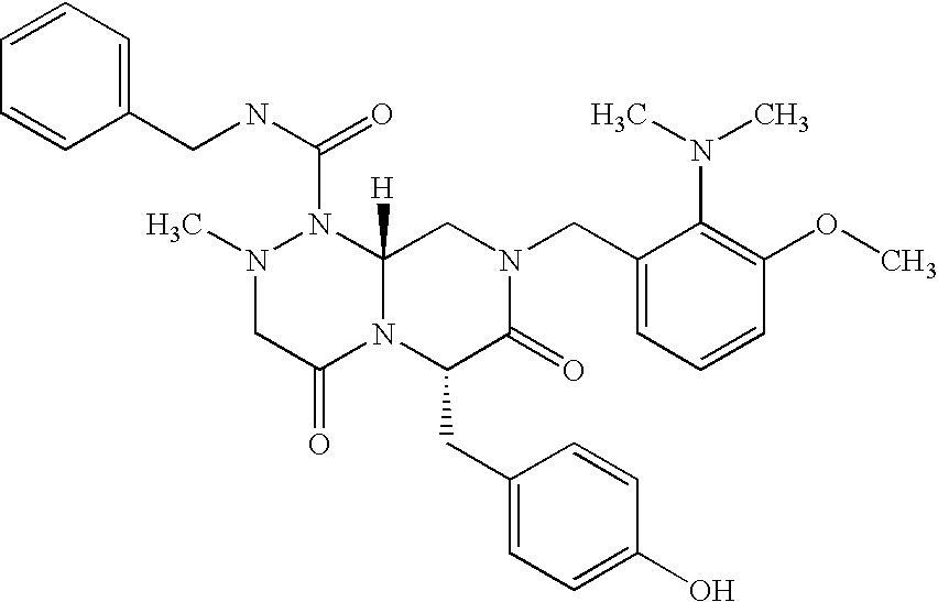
C1=CC(CNC(=O)N2N(C)CC(=O)N3C2([H])CN(CC2=CC=CC(OC)=C2N(C)C)C(=O)C3CC2=CC=C(O)C=C2)=CC=C1
